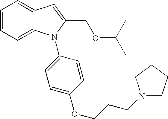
C1=CC=C2C(=C1)C=C(COC(C)C)N2C1=CC=C(OCCCN2CCCC2)C=C1
